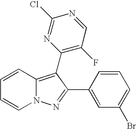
C1=CC(C2=NN3C(=C2C2=C(F)C=NC(Cl)=N2)C=CC=C3)=CC(Br)=C1
